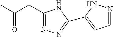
C1(CC(C)=O)=NN=C(C2=CC=NN2)N1
